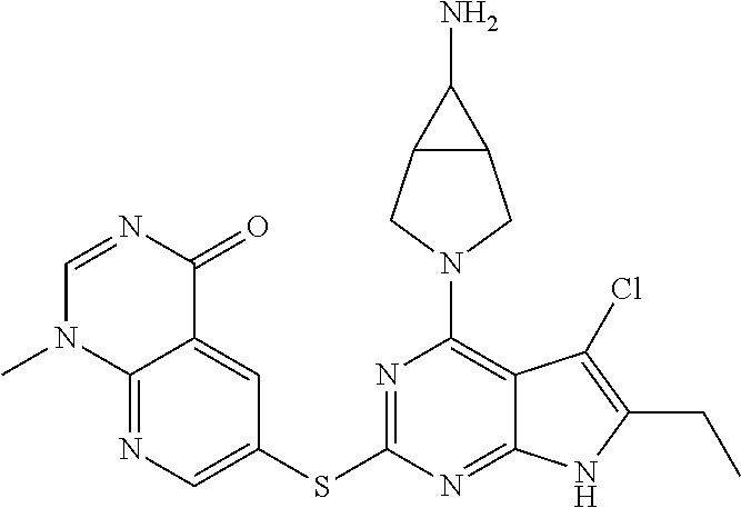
N1=C2C(=CC(SC3=NC(N4CC5C(C4)C5N)=C4C(=N3)NC(CC)=C4Cl)=C1)C(=O)N=CN2C
